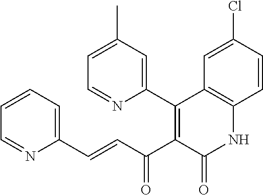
C(=CC(C1=C(C2=CC(C)=CC=N2)C2=C(NC1=O)C=CC(Cl)=C2)=O)C1=CC=CC=N1
